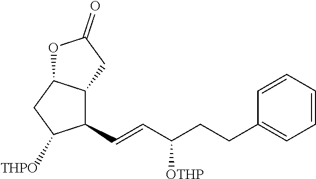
[THPO].C1(C=CC(CCC2=CC=CC=C2)[OTHP])C2C(CC1C)OC(=O)C2
